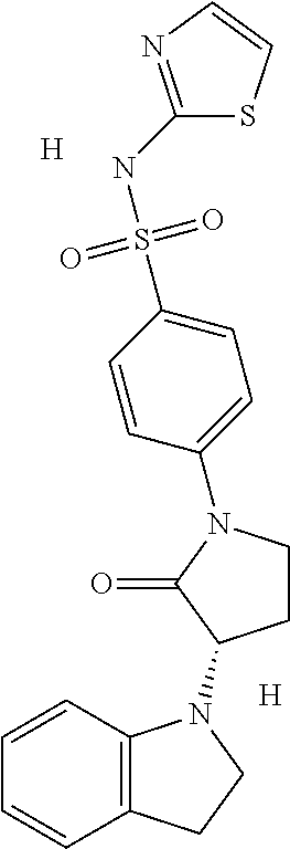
C12=C(C=CC=C1)N(C1CCN(C3=CC=C(S(NC4=NC=CS4)(=O)=O)C=C3)C1=O)CC2.[H].[H]
